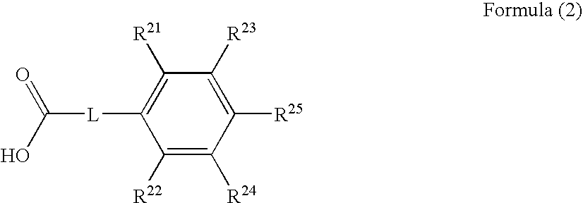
C1([R22])=C([R24])C([R25])=C([R23])C([R21])=C1[L]C(=O)O
